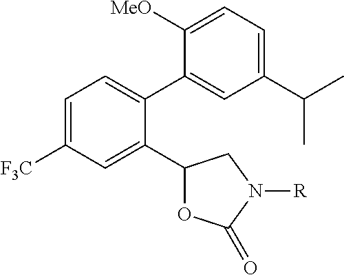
C1=C([F3C])C=C(C2OC(=O)N([R])C2)C(C2=CC(C(C)C)=CC=C2[MeO])=C1
